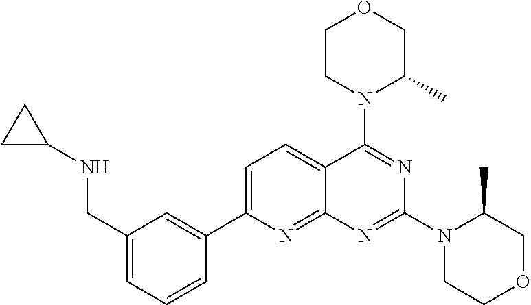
C1(CNC2CC2)=CC=CC(C2=CC=C3C(=N2)N=C(N2CCOCC2C)N=C3N2C(C)COCC2)=C1
